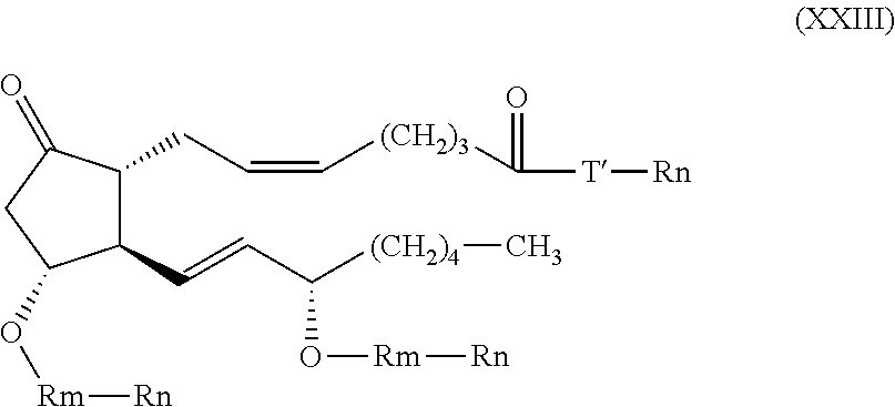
C1(C=CC([(CH2)4]C)O[Rm][Rn])C(CC=C[(CH2)3]C([T][Rn])=O)C(=O)CC1O[Rm][Rn]
